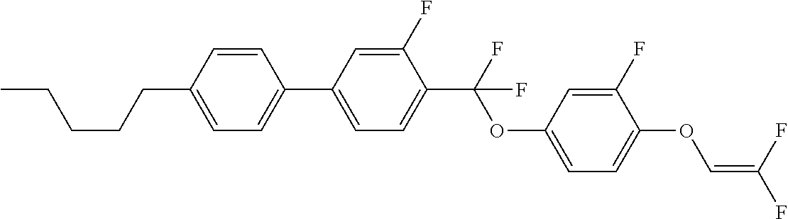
C1=CC(CCCCC)=CC=C1C1=CC=C(C(F)(OC2=CC=C(OC=C(F)F)C(F)=C2)F)C(F)=C1
